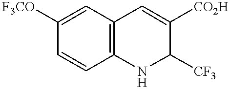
C1=CC2=C(C=C1[F3CO])C=C([CO2H])C([CF3])N2
